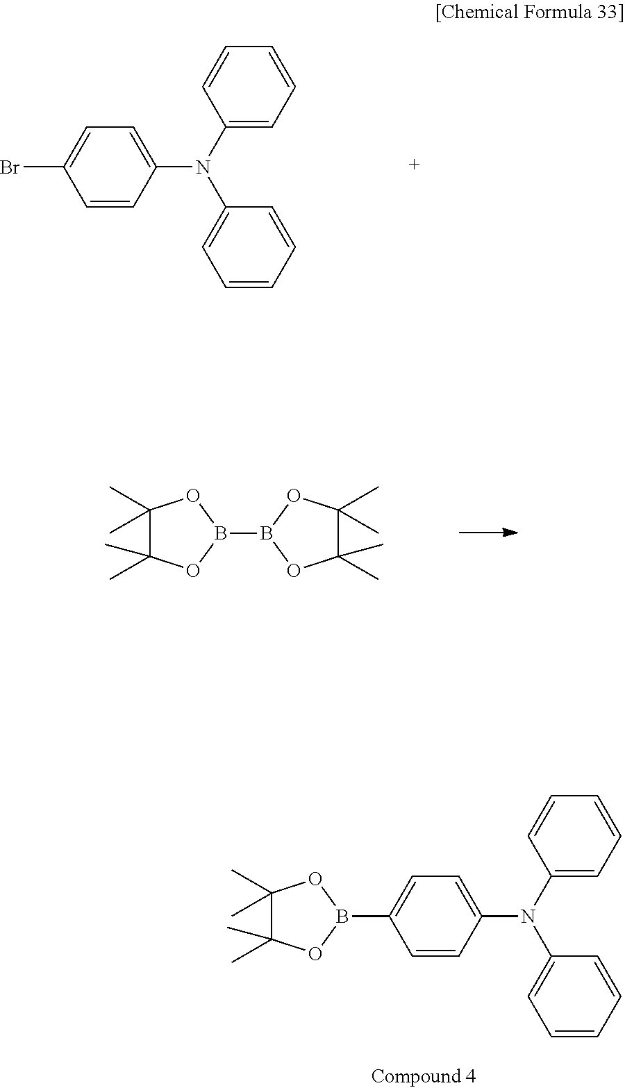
C1=CC(N(C2=CC=CC=C2)C2=CC=CC=C2)=CC=C1Br.C1(C)(C)C(C)(C)OB(B2OC(C)(C)C(C)(C)O2)O1.C1(C)(C)C(C)(C)OB(C2=CC=C(N(C3=CC=CC=C3)C3=CC=CC=C3)C=C2)O1
